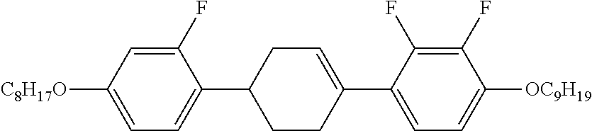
C1(F)=CC([C8H17O])=CC=C1C1CCC(C2=CC=C([OC9H19])C(F)=C2F)=CC1
